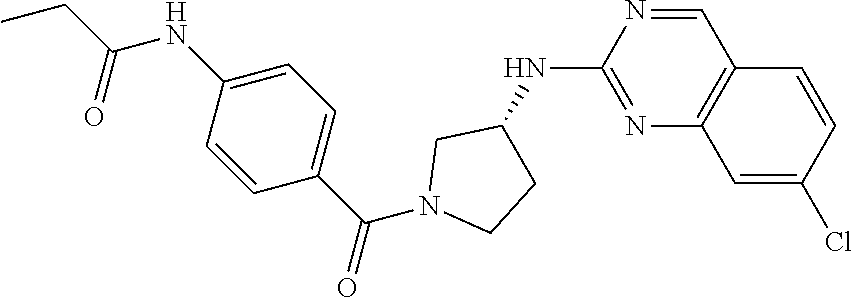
C1(NC2CCN(C(C3=CC=C(NC(CC)=O)C=C3)=O)C2)=NC2=C(C=N1)C=CC(Cl)=C2
